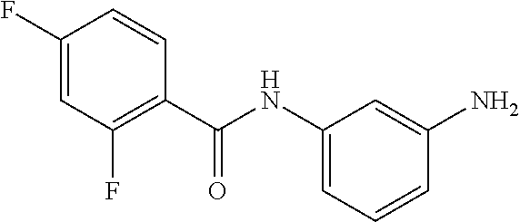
C1(F)=CC(F)=C(C(=O)NC2=CC=CC(N)=C2)C=C1
